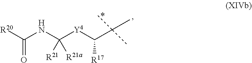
N(C([Y4]C(C(C)(C)C)[R17])([R21a])[R21])C([R20])=O
